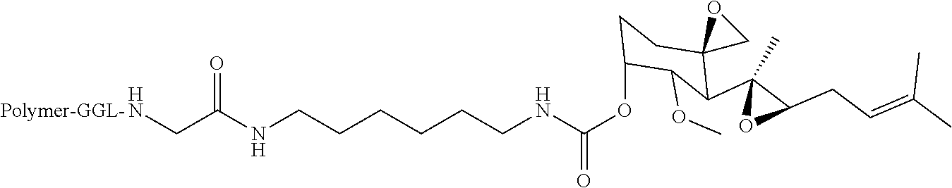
N(CCCCCCNC(OC1CCC2(C(C3(C)OC3CC=C(C)C)C1OC)CO2)=O)C(CN)=O.[Polymer-GGL-]
